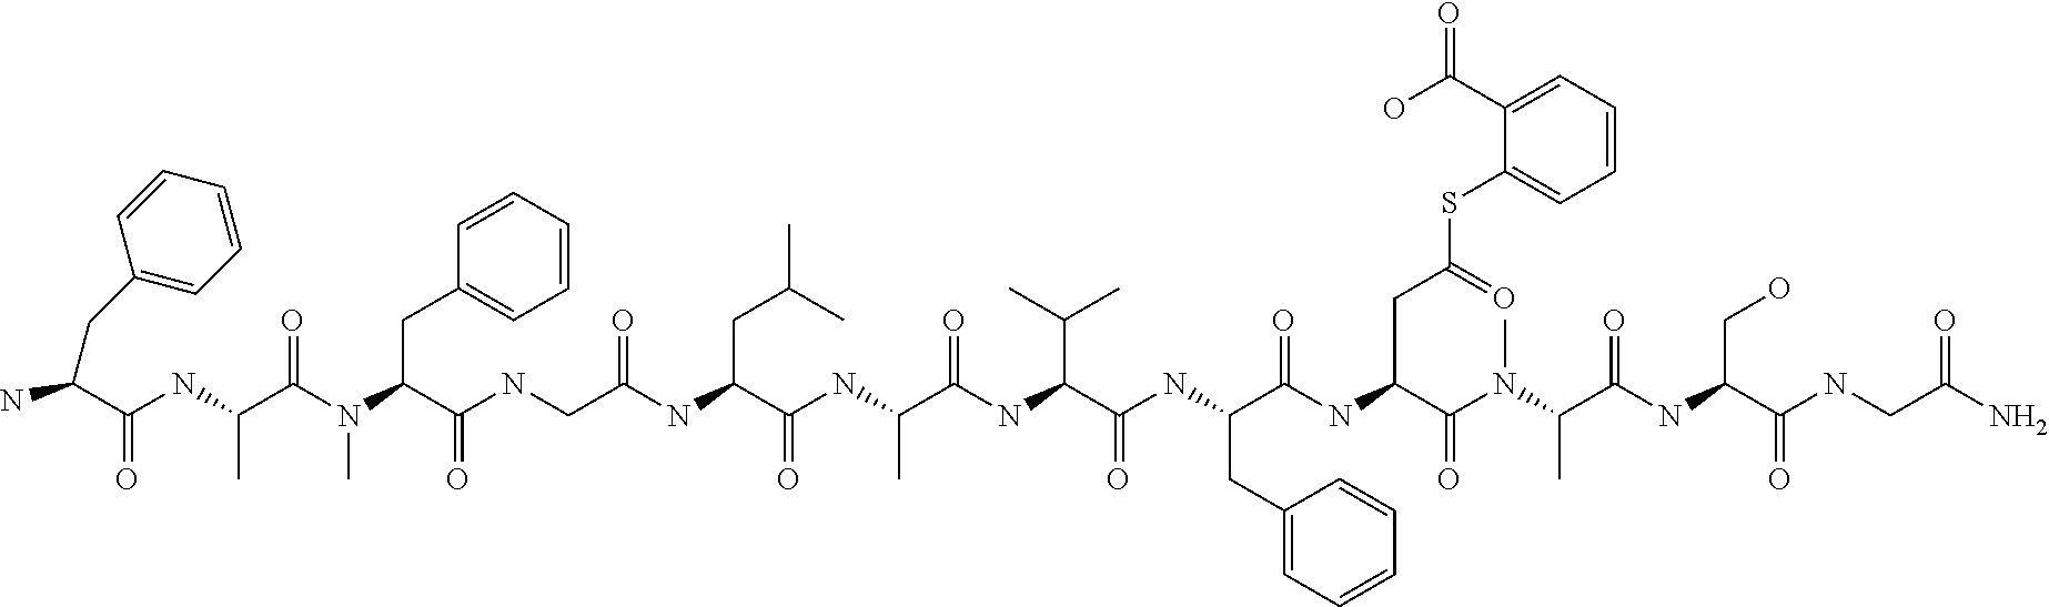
CN(C(=O)C(NC(C(CC1=CC=CC=C1)NC(C(NC(=O)C(C)NC(C(CC(C)C)NC(CNC(C(N(C)C(=O)C(NC(C(N)CC1=CC=CC=C1)=O)C)CC1=CC=CC=C1)=O)=O)=O)C(C)C)=O)=O)CC(=O)SC1=CC=CC=C1C(=O)O)C(C(NC(CO)C(NCC(=O)N)=O)=O)C
